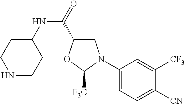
C1(NC(=O)C2CN(C3=CC=C([CN])C([CF3])=C3)C([F3C])O2)CCNCC1
